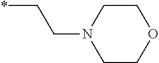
C(N1CCOCC1)C*
